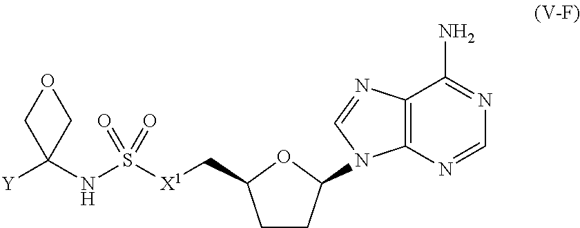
C12=C(N=CN=C1N)N(C1CCC(C[X1]S(NC3([Y])COC3)(=O)=O)O1)C=N2
